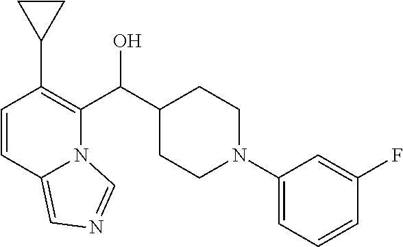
C1=CC2=CN=CN2C(C(C2CCN(C3=CC=CC(F)=C3)CC2)O)=C1C1CC1
